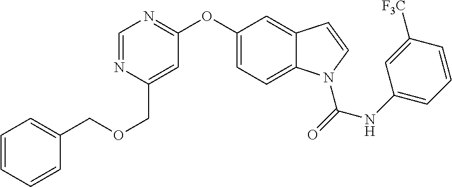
C1=CC=CC(COCC2=CC(OC3=CC=C4C(=C3)C=CN4C(=O)NC3=CC=CC([F3C])=C3)=NC=N2)=C1
